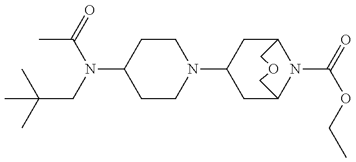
C1CN(C2CC3N(C(=O)OCC)C(C2)COC3)CCC1N(C(=O)C)CC(C)(C)C
